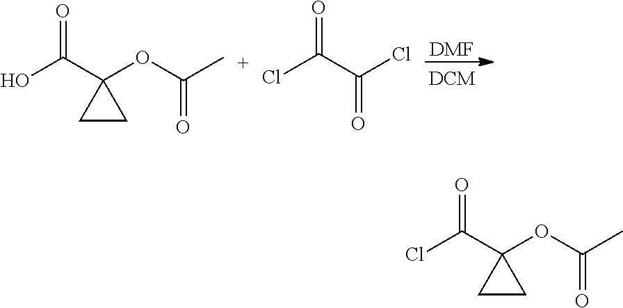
[DMF].OC(C1(OC(=O)C)CC1)=O.ClC(C(Cl)=O)=O.ClC(C1(OC(=O)C)CC1)=O
